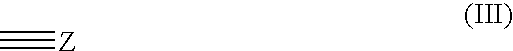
C#[Z]
